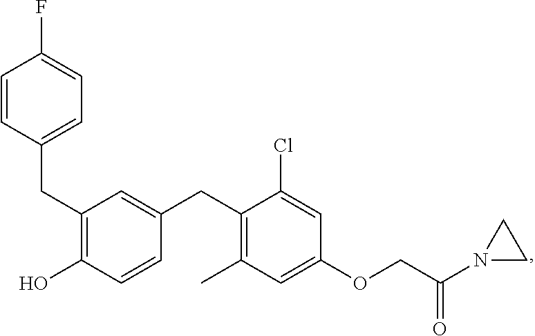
C(C1=C(O)C=CC(CC2=C(C)C=C(OCC(N3CC3)=O)C=C2Cl)=C1)C1=CC=C(F)C=C1
